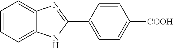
C1=CC=C2C(=C1)N=C(C1=CC=C([COOH])C=C1)N2
